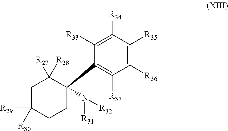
C1([R33])=C([R34])C([R35])=C([R36])C([R37])=C1C1(N([R31])[R32])C([R27])([R28])CC([R29])([R30])CC1
